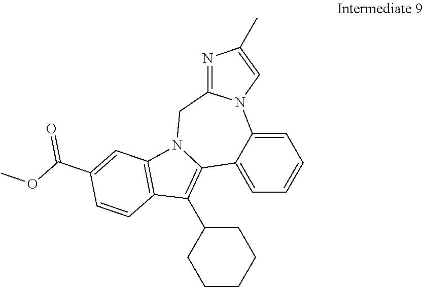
C1=C2C(=CC=C1)C1=C(C3CCCCC3)C3=C(N1CC1=NC(C)=CN21)C=C(C(OC)=O)C=C3
